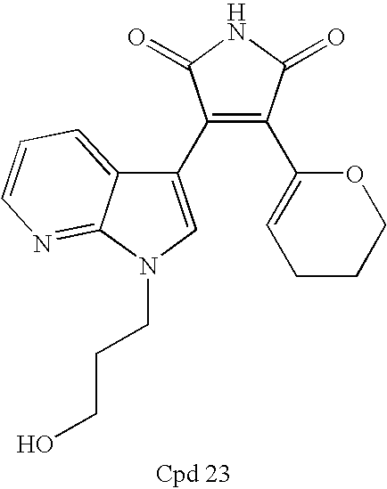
C1(C2=CN(CCCO)C3=NC=CC=C23)=C(C2=CCCCO2)C(=O)NC1=O
